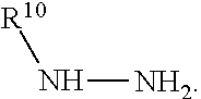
[R10]N[NH2]
